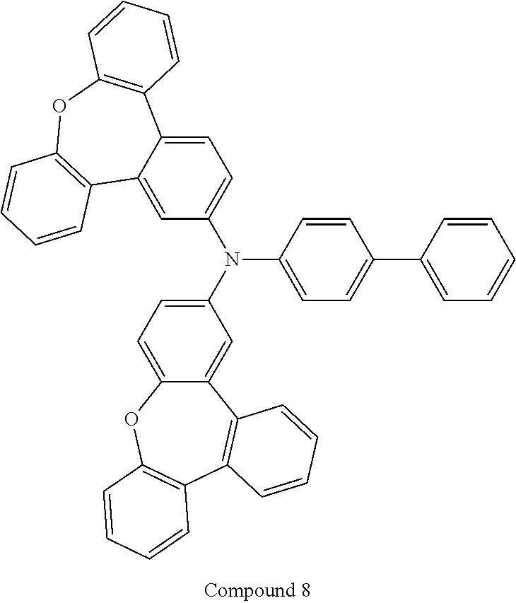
C12=CC=C(N(C3=CC=C(C4=CC=CC=C4)C=C3)C3=CC=C4C(=C3)C3=C(OC5=C4C=CC=C5)C=CC=C3)C=C1C1=C(C3=C(O2)C=CC=C3)C=CC=C1
